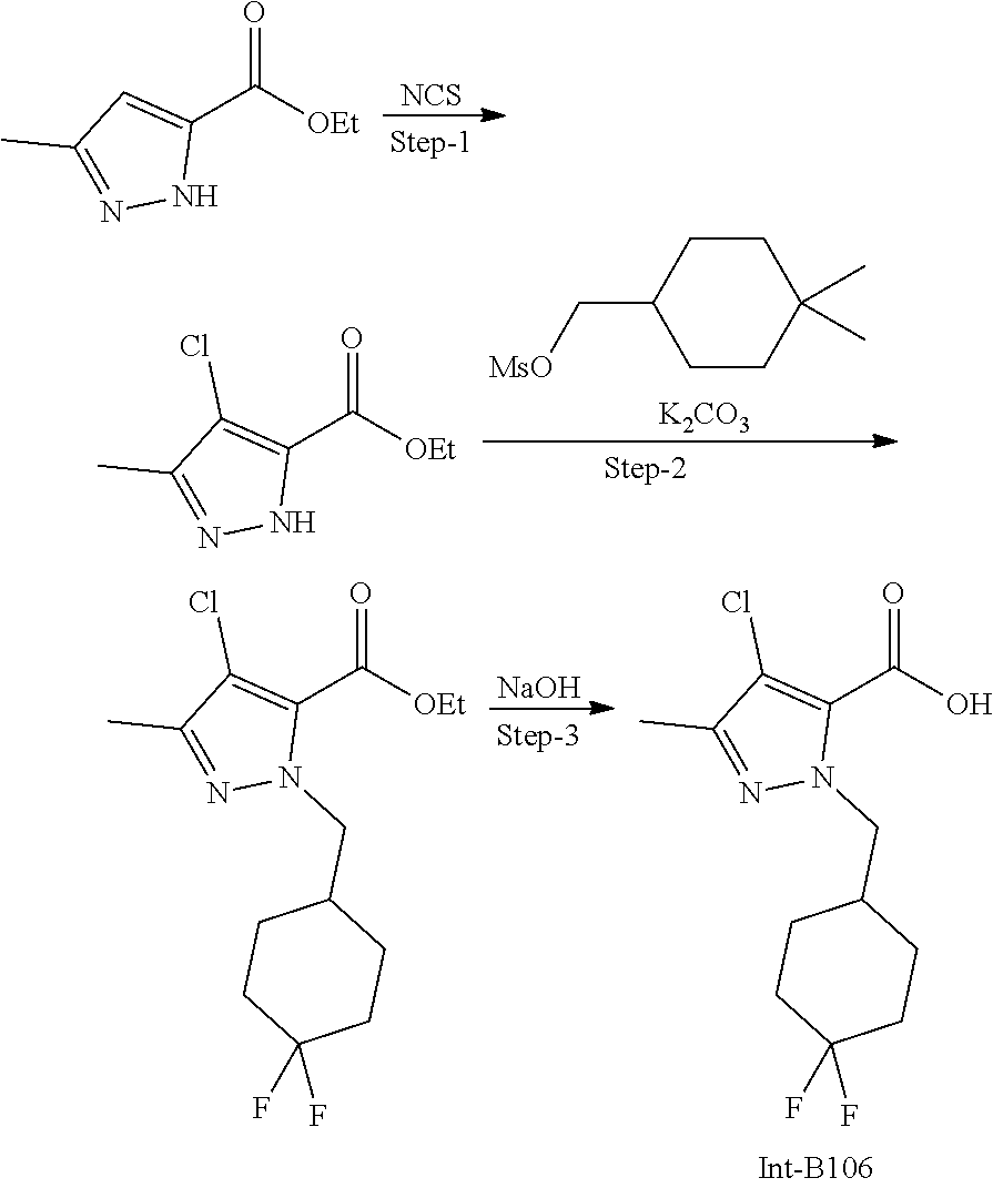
[NCS].[OEt]C(C1=CC(C)=NN1)=O.[K2CO3].C1CC(C)(C)CCC1C[MsO].[OEt]C(C1=C(Cl)C(C)=NN1)=O.[NaOH].[OEt]C(C1=C(Cl)C(C)=NN1CC1CCC(F)(F)CC1)=O.OC(C1=C(Cl)C(C)=NN1CC1CCC(F)(F)CC1)=O
